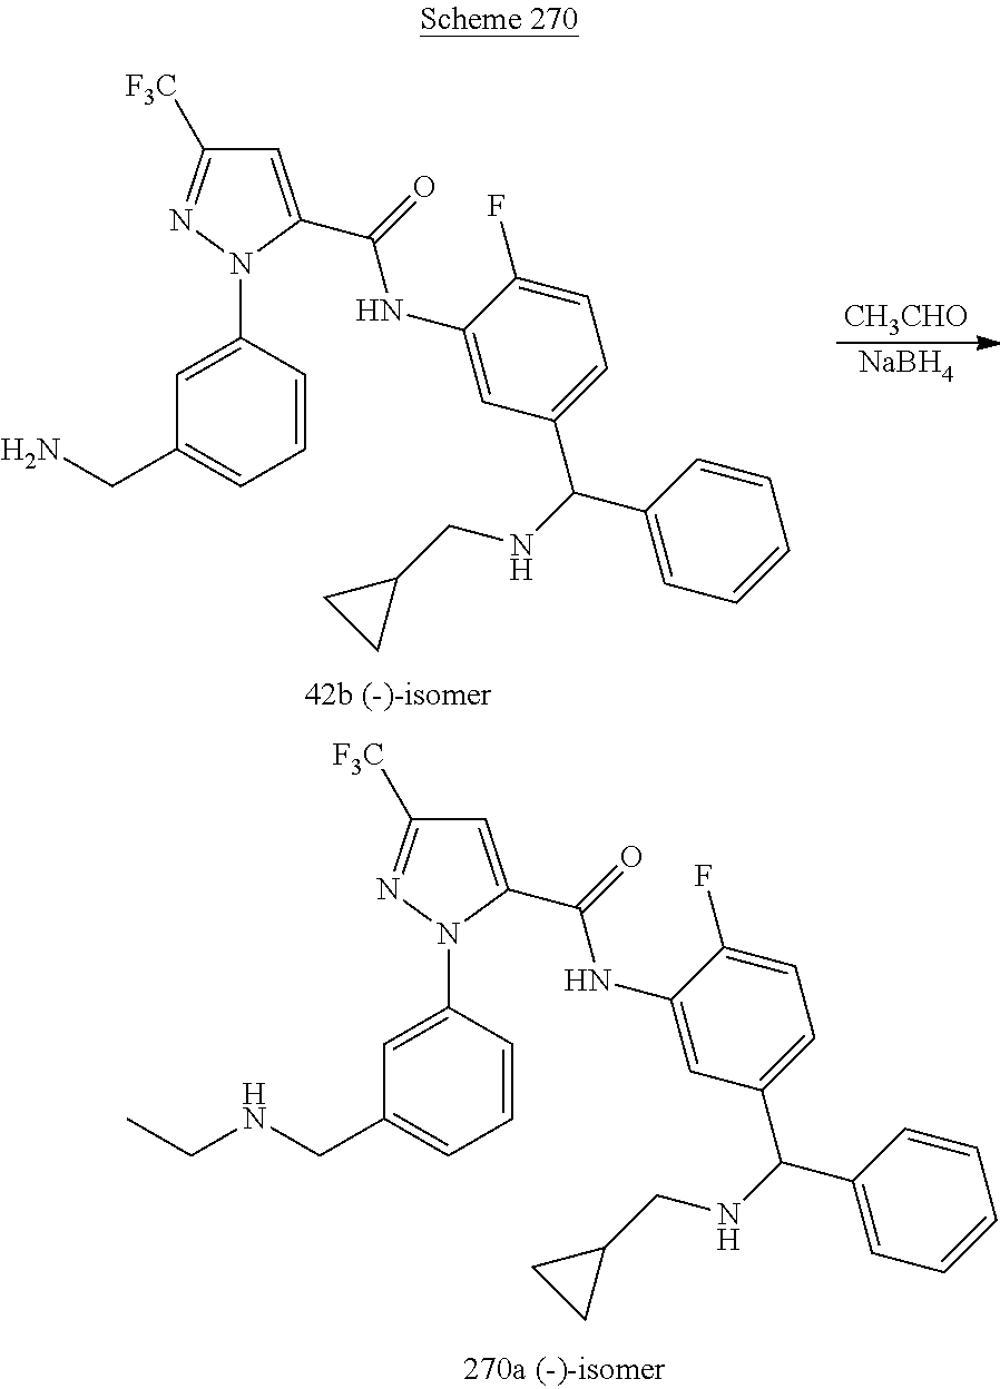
C(C1=CC([F3C])=NN1C1=CC(CNCC)=CC=C1)(=O)NC1=CC(C(NCC2CC2)C2=CC=CC=C2)=CC=C1F.C(C1=CC([F3C])=NN1C1=CC(CN)=CC=C1)(=O)NC1=CC(C(NCC2CC2)C2=CC=CC=C2)=CC=C1F.[CH3CHO].[NaBH4]
